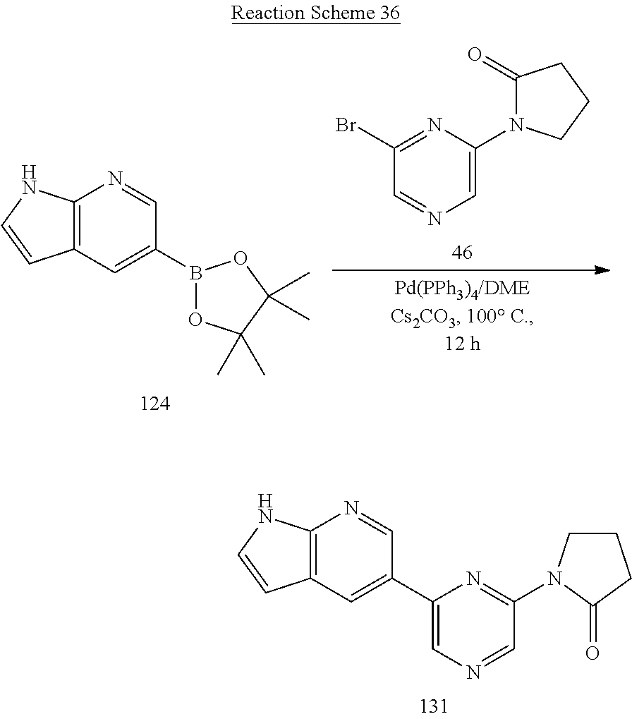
C12=C(C=C(B3OC(C)(C)C(C)(C)O3)C=N1)C=CN2.C1(Br)=NC(N2C(=O)CCC2)=CN=C1.C12=C(C=C(C3=CN=CC(N4CCCC4=O)=N3)C=N1)C=CN2
